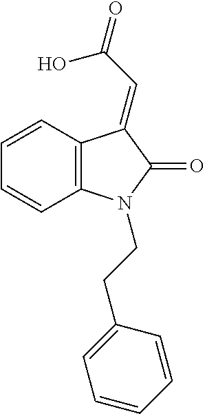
C12=C(N(CCC3=CC=CC=C3)C(=O)C1=CC(=O)O)C=CC=C2
